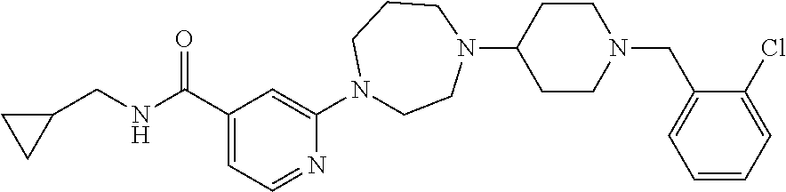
C1(N2CCN(C3CCN(CC4=CC=CC=C4Cl)CC3)CCC2)=CC(C(NCC2CC2)=O)=CC=N1
